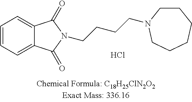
C12=CC=CC=C1C(=O)N(CCCCN1CCCCCC1)C2=O.Cl
